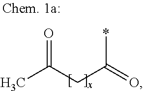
CC(CC(=O)*)=O
